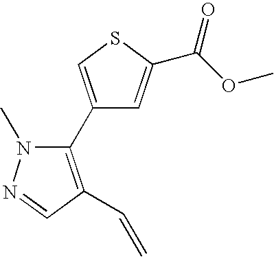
C1(C2=C(C=C)C=NN2C)=CSC(C(OC)=O)=C1
